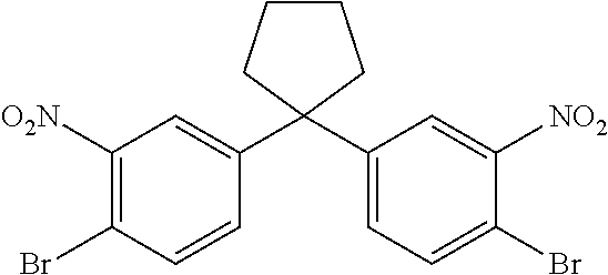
C1=CC(Br)=C([O2N])C=C1C1(C2=CC=C(Br)C([NO2])=C2)CCCC1
